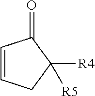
C1=CCC([R4])([R5])C1=O
